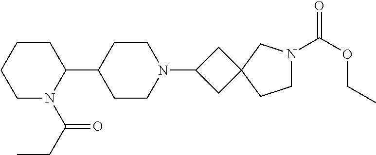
C1(C2CCN(C3CC4(C3)CCN(C(OCC)=O)C4)CC2)CCCCN1C(CC)=O
